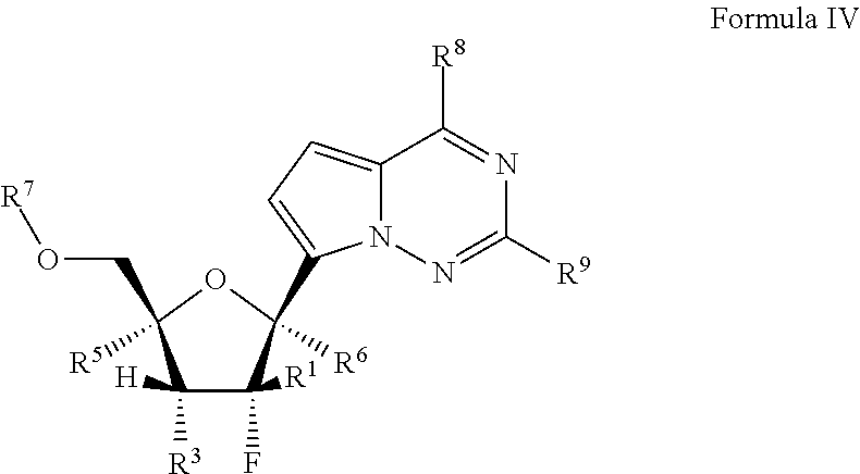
C1([R3])([H])C(F)([R1])C(C2=CC=C3N2N=C([R9])N=C3[R8])([R6])OC1([R5])CO[R7]
